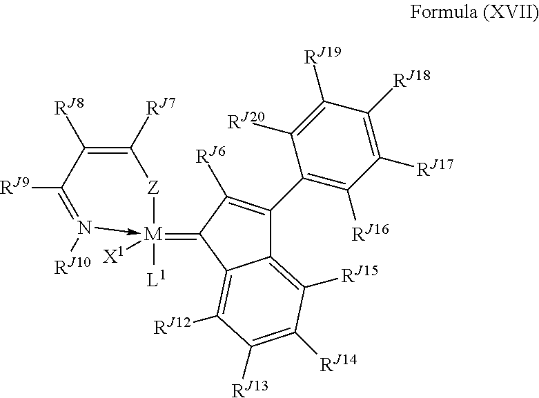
C12=C([RJ15])C([RJ14])=C([RJ13])C([RJ12])=C1C(=[M]1([X1])([L1])-N([RJ10])=C([RJ9])C([RJ8])=C([RJ7])[Z]1)C([RJ6])=C2C1=C([RJ16])C([RJ17])=C([RJ18])C([RJ19])=C1[RJ20]
